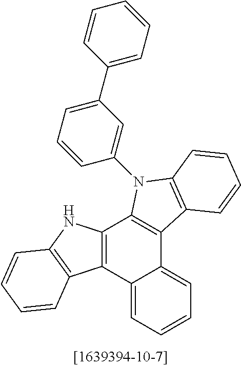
C12=CC=CC=C1C1=C(C3=C2C2=C(N3)C=CC=C2)N(C2=CC(C3=CC=CC=C3)=CC=C2)C2=C1C=CC=C2
